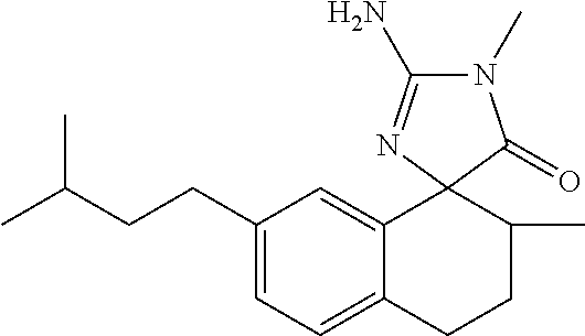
C1(CCC(C)C)=CC=C2C(=C1)C1(C(C)CC2)C(=O)N(C)C(N)=N1
